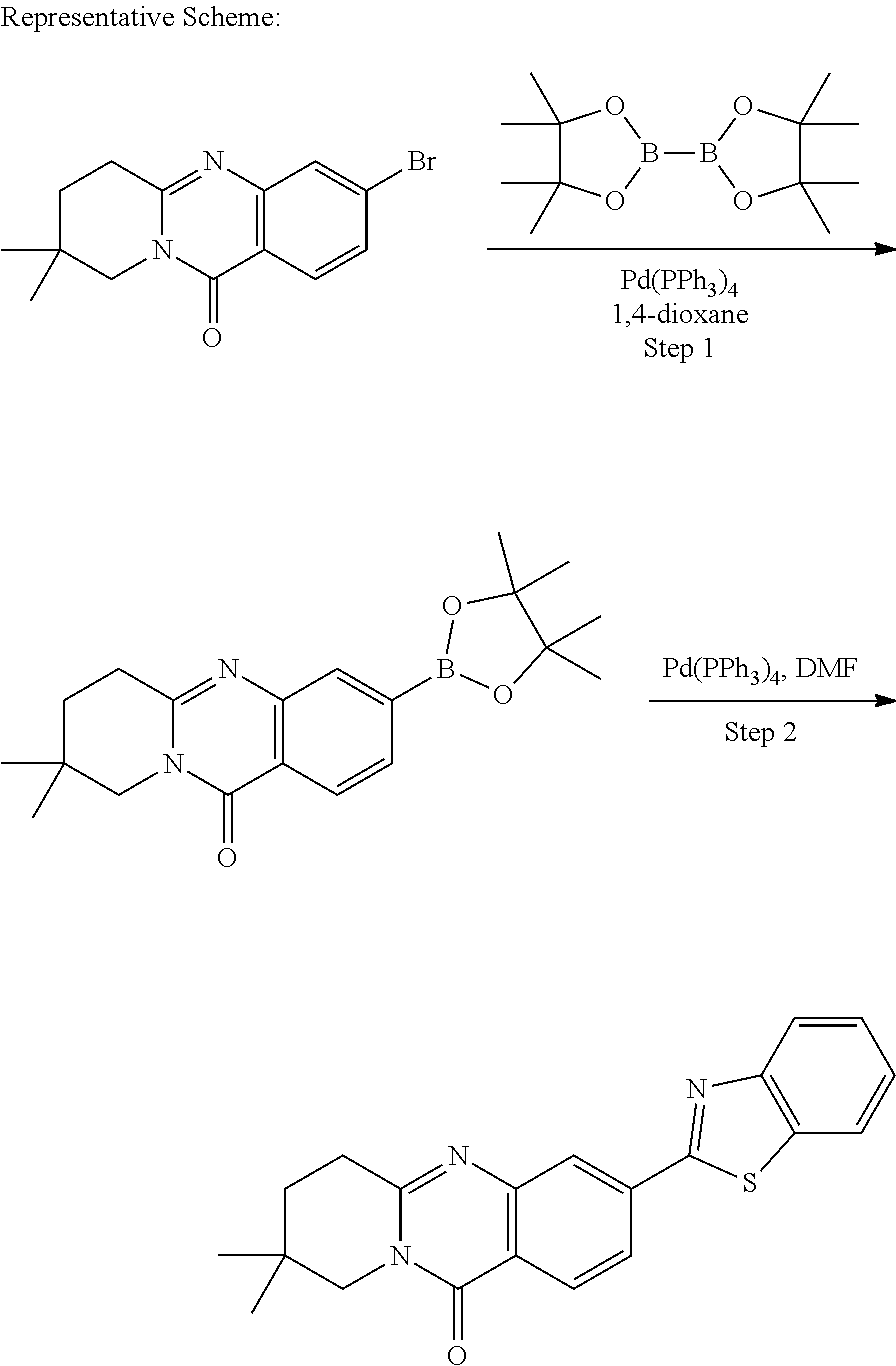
C1(C)(C)C(C)(C)OB(B2OC(C)(C)C(C)(C)O2)O1.C12=C(C=CC(Br)=C1)C(=O)N1C(=N2)CCC(C)(C)C1.C12=C(C=CC(B3OC(C)(C)C(C)(C)O3)=C1)C(=O)N1C(=N2)CCC(C)(C)C1.C12=C(C=CC(C3=NC4=C(S3)C=CC=C4)=C1)C(=O)N1C(=N2)CCC(C)(C)C1
